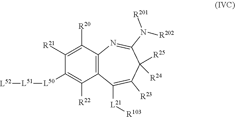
C1([R21])=C([R20])C2=C(C([R22])=C1[L50][L51][L52])C([L21][R103])=C([R23])C([R25])([R24])C(N([R202])[R201])=N2
